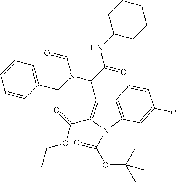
C1=CC=C(CN(C(C(=O)NC2CCCCC2)C2=C(C(=O)OCC)N(C(OC(C)(C)C)=O)C3=C2C=CC(Cl)=C3)C=O)C=C1
